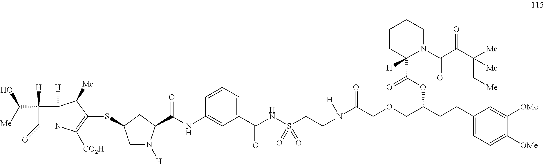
C1([H])(C([Me])O)C(=O)N2C1([H])C([Me])C(SC1CN([H])C(C(=O)NC3=CC(C(NS(CCN(C(COCC(CCC4=CC=C([OMe])C([OMe])=C4)OC(C4([H])N(C(=O)C(=O)C([Me])(C[Me])[Me])CCCC4)=O)=O)[H])(=O)=O)=O)=CC=C3)C1)=C2[CO2H]
